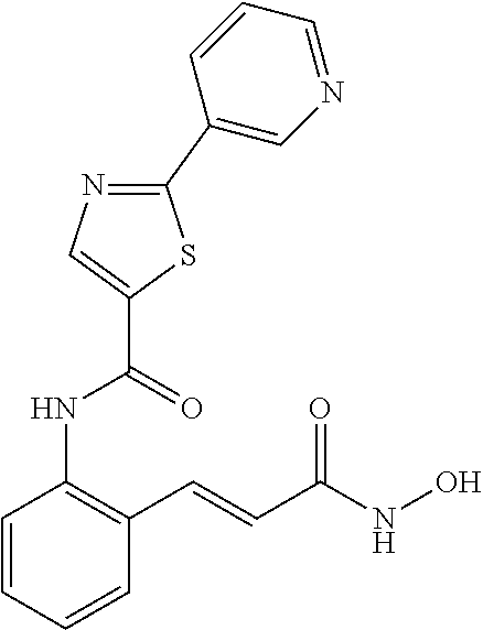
C1=CC=CC(C=CC(NO)=O)=C1NC(C1=CN=C(C2=CN=CC=C2)S1)=O
